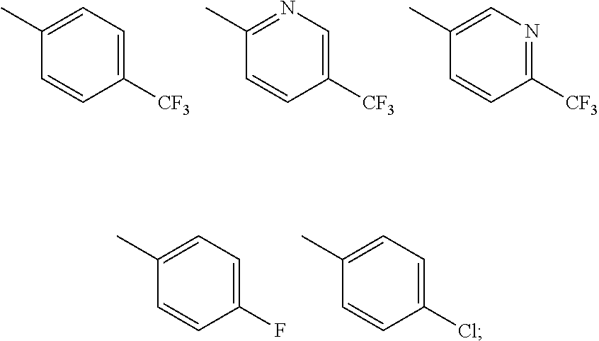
C1(C)=CC=C([CF3])C=C1.C1(C)=NC=C([CF3])C=C1.C1(C)=CN=C([CF3])C=C1.C1(C)=CC=C(F)C=C1.C1(C)=CC=C(Cl)C=C1
